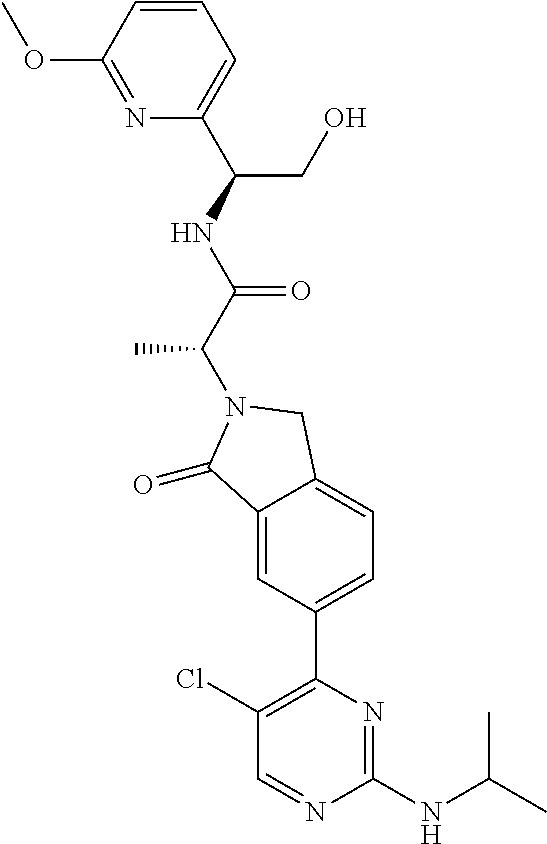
C1(=O)C2=CC(C3=C(Cl)C=NC(NC(C)C)=N3)=CC=C2CN1C(C(NC(CO)C1=CC=CC(OC)=N1)=O)C
